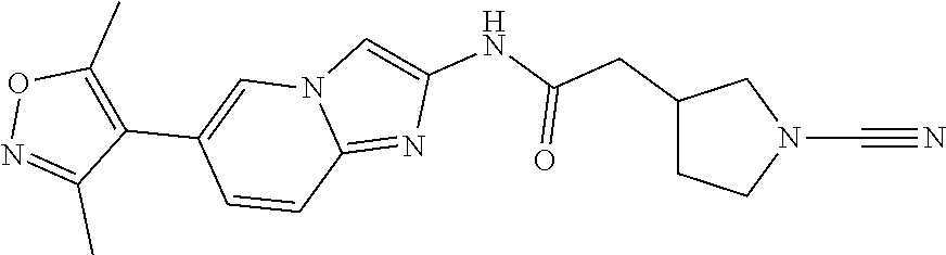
C1(CC(NC2=CN3C(=N2)C=CC(C2=C(C)ON=C2C)=C3)=O)CCN(C#N)C1
